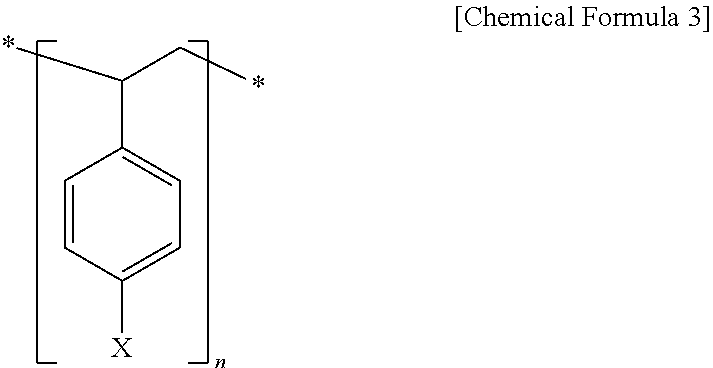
*C(C*)C1=CC=C([X])C=C1
